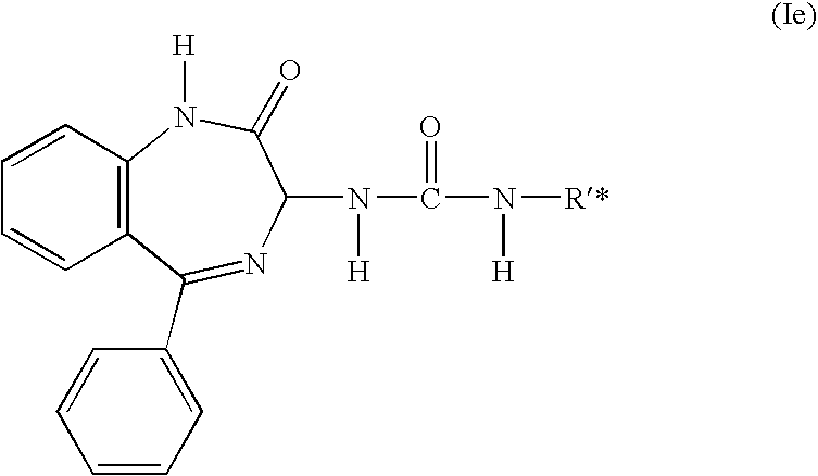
C1=CC=CC2=C1C(C1=CC=CC=C1)=NC(N(C(N([H])[R*])=O)[H])C(=O)N2[H]
